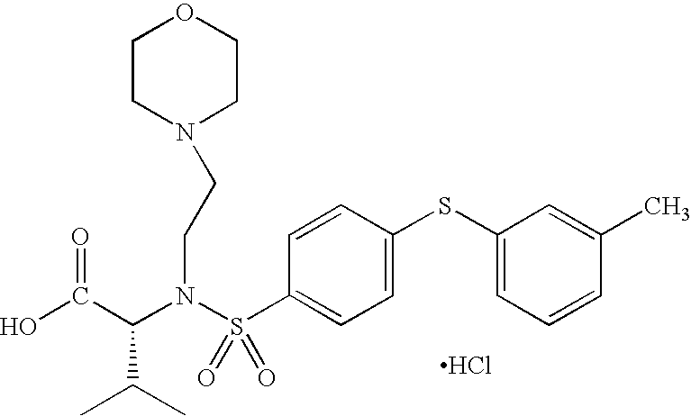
C(N(S(C1=CC=C(SC2=CC=CC(C)=C2)C=C1)(=O)=O)CCN1CCOCC1)(C(O)=O)C(C)C.Cl
